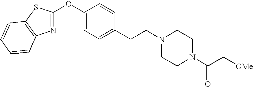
C1=C(OC2=NC3=C(S2)C=CC=C3)C=CC(CCN2CCN(C(=O)C[OMe])CC2)=C1
